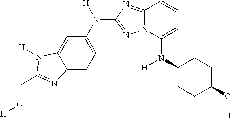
C12=CC=C(N([H])C3=NN4C(=N3)C=CC=C4N(C3CCC(O[H])CC3)[H])C=C1N([H])C(CO[H])=N2
